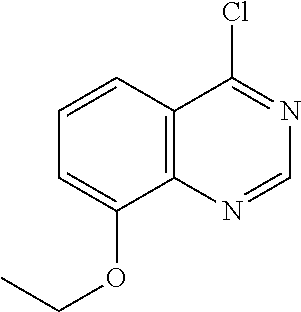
C1=CC2=C(C(OCC)=C1)N=CN=C2Cl
